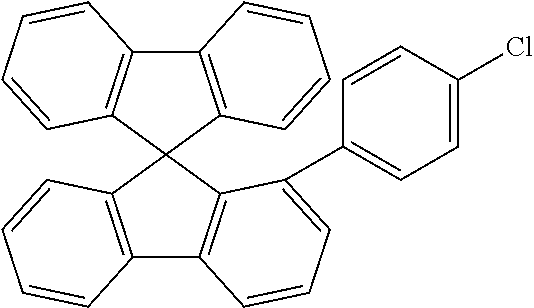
C12=C(C3(C4=C1C=CC=C4)C1=C(C4=C3C(C3=CC=C(Cl)C=C3)=CC=C4)C=CC=C1)C=CC=C2
